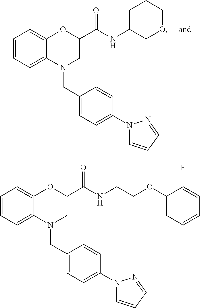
C1=CC=C2C(=C1)OC(C(NCCOC1=CC=CC=C1F)=O)CN2CC1=CC=C(N2C=CC=N2)C=C1.C1=CC=C2C(=C1)OC(C(NC1COCCC1)=O)CN2CC1=CC=C(N2C=CC=N2)C=C1
